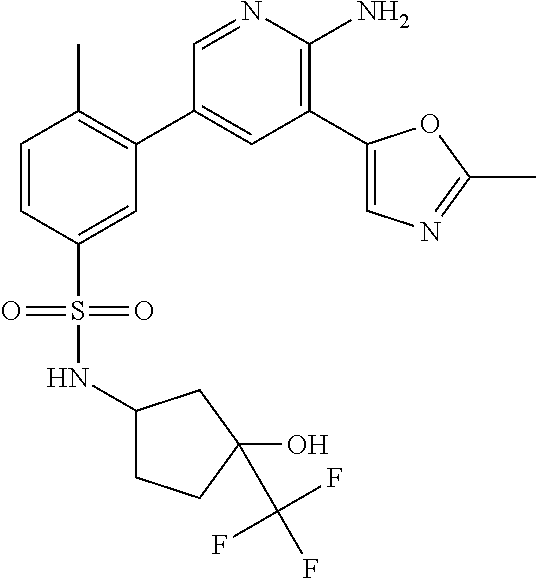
C1=CC(S(=O)(NC2CCC(O)(C(F)(F)F)C2)=O)=CC(C2=CC(C3=CN=C(C)O3)=C(N)N=C2)=C1C
